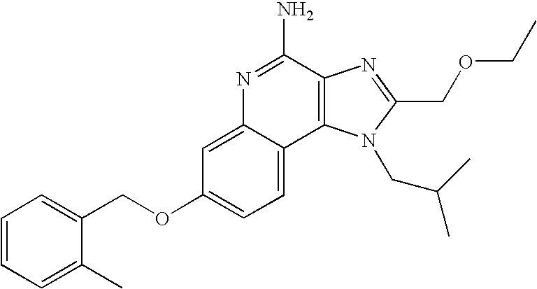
N1=C(N)C2=C(C3=CC=C(OCC4=CC=CC=C4C)C=C13)N(CC(C)C)C(COCC)=N2
